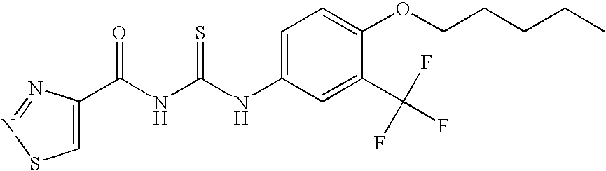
N(C(NC(=O)C1=CSN=N1)=S)C1=CC=C(OCCCCC)C(C(F)(F)F)=C1
